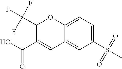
C1(C(F)(F)F)C(C(=O)O)=CC2=CC(S(C)(=O)=O)=CC=C2O1
